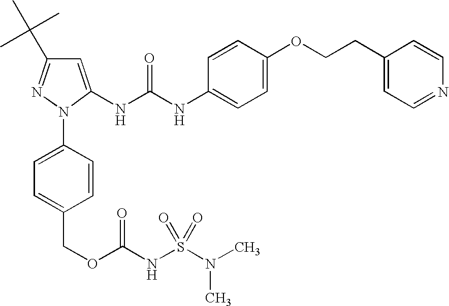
C1=C(NC(NC2=CC=C(OCCC3=CC=NC=C3)C=C2)=O)N(C2=CC=C(COC(NS(N(C)C)(=O)=O)=O)C=C2)N=C1C(C)(C)C
